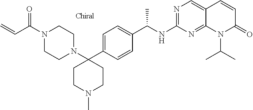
C(C(N1CCN(C2(C3=CC=C(C(NC4=NC=C5C(=N4)N(C(C)C)C(=O)C=C5)C)C=C3)CCN(C)CC2)CC1)=O)=C
